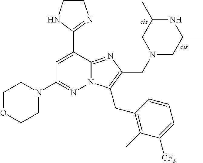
C1=C(C2=NC=CN2)C2=NC(CN3CC(C)NC(C)C3)=C(CC3=C(C)C([CF3])=CC=C3)N2N=C1N1CCOCC1
